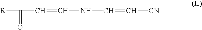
C(=O)([R])C=CNC=C[CN]
